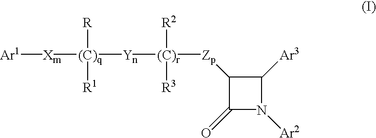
[Ar1][Xm][(C)q]([R])([R1])[Yn][(C)r]([Zp]C1C(=O)N([Ar2])C1[Ar3])([R2])[R3]
